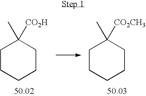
C1CCCCC1(C)[CO2H].C1CCCCC1(C)[CO2CH3]
